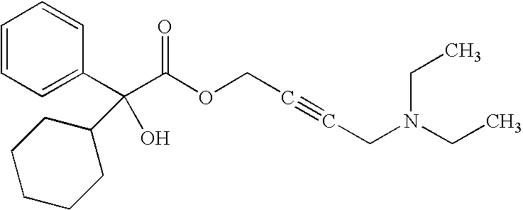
C1=CC=C(C(C2CCCCC2)(C(OCC#CCN(CC)CC)=O)O)C=C1
